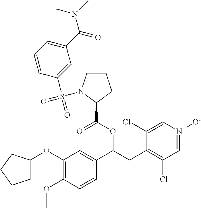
C1(OC2CCCC2)=C(OC)C=CC(C(CC2=C(Cl)C=[N+]([O-])C=C2Cl)OC(C2CCCN2S(=O)(C2=CC(C(=O)N(C)C)=CC=C2)=O)=O)=C1
